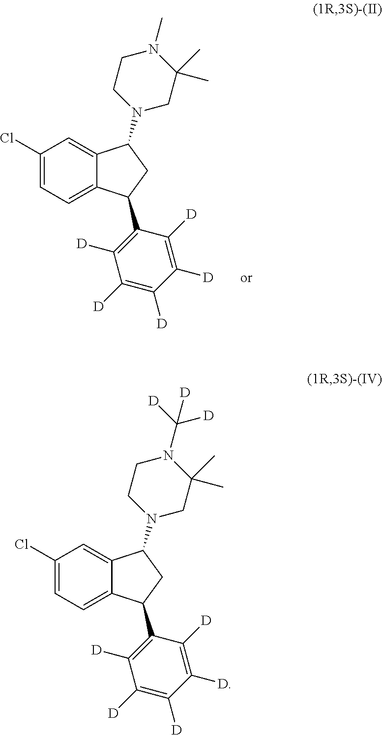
C12=CC(Cl)=CC=C1C(C1=C([D])C([D])=C([D])C([D])=C1[D])CC2N1CC(C)(C)N(C([D])([D])[D])CC1.C12=CC(Cl)=CC=C1C(C1=C([D])C([D])=C([D])C([D])=C1[D])CC2N1CC(C)(C)N(C)CC1
